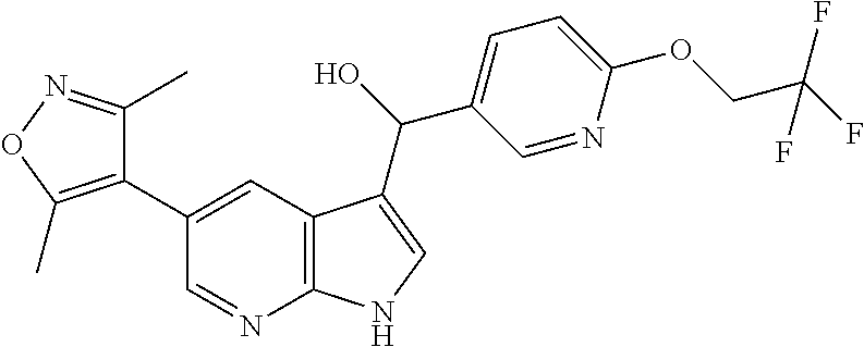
C1(C2=CC3=C(N=C2)NC=C3C(O)C2=CC=C(OCC(F)(F)F)N=C2)=C(C)ON=C1C
